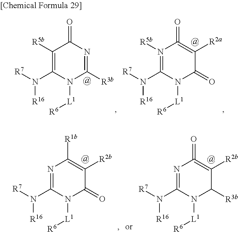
C1([R5b])=C(N([R7])[R16])N([L1][R6])C([R3b])=NC1=O.N1([R5b])=C(N([R7])[R16])N([L1][R6])C(=O)C([R2a])=C1=O.N1=C(N([R7])[R16])N([L1][R6])C(=O)C([R2b])=C1[R1b].N1=C(N([R7])[R16])N([L1][R6])C([R3b])C([R2b])=C1=O
